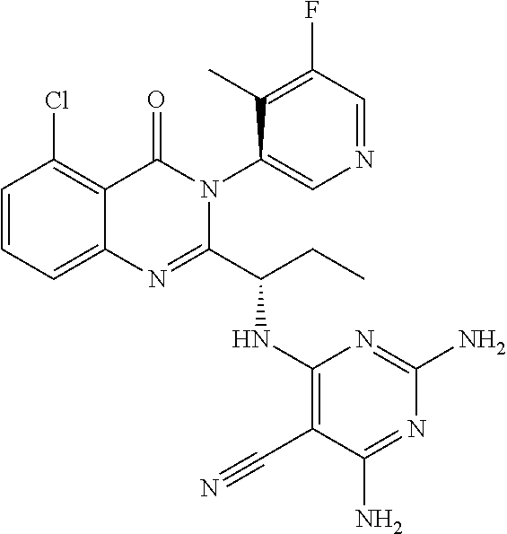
C1=CC=C2C(=C1Cl)C(=O)N(C1=CN=CC(F)=C1C)C(C(CC)NC1=C(C#N)C(N)=NC(N)=N1)=N2
